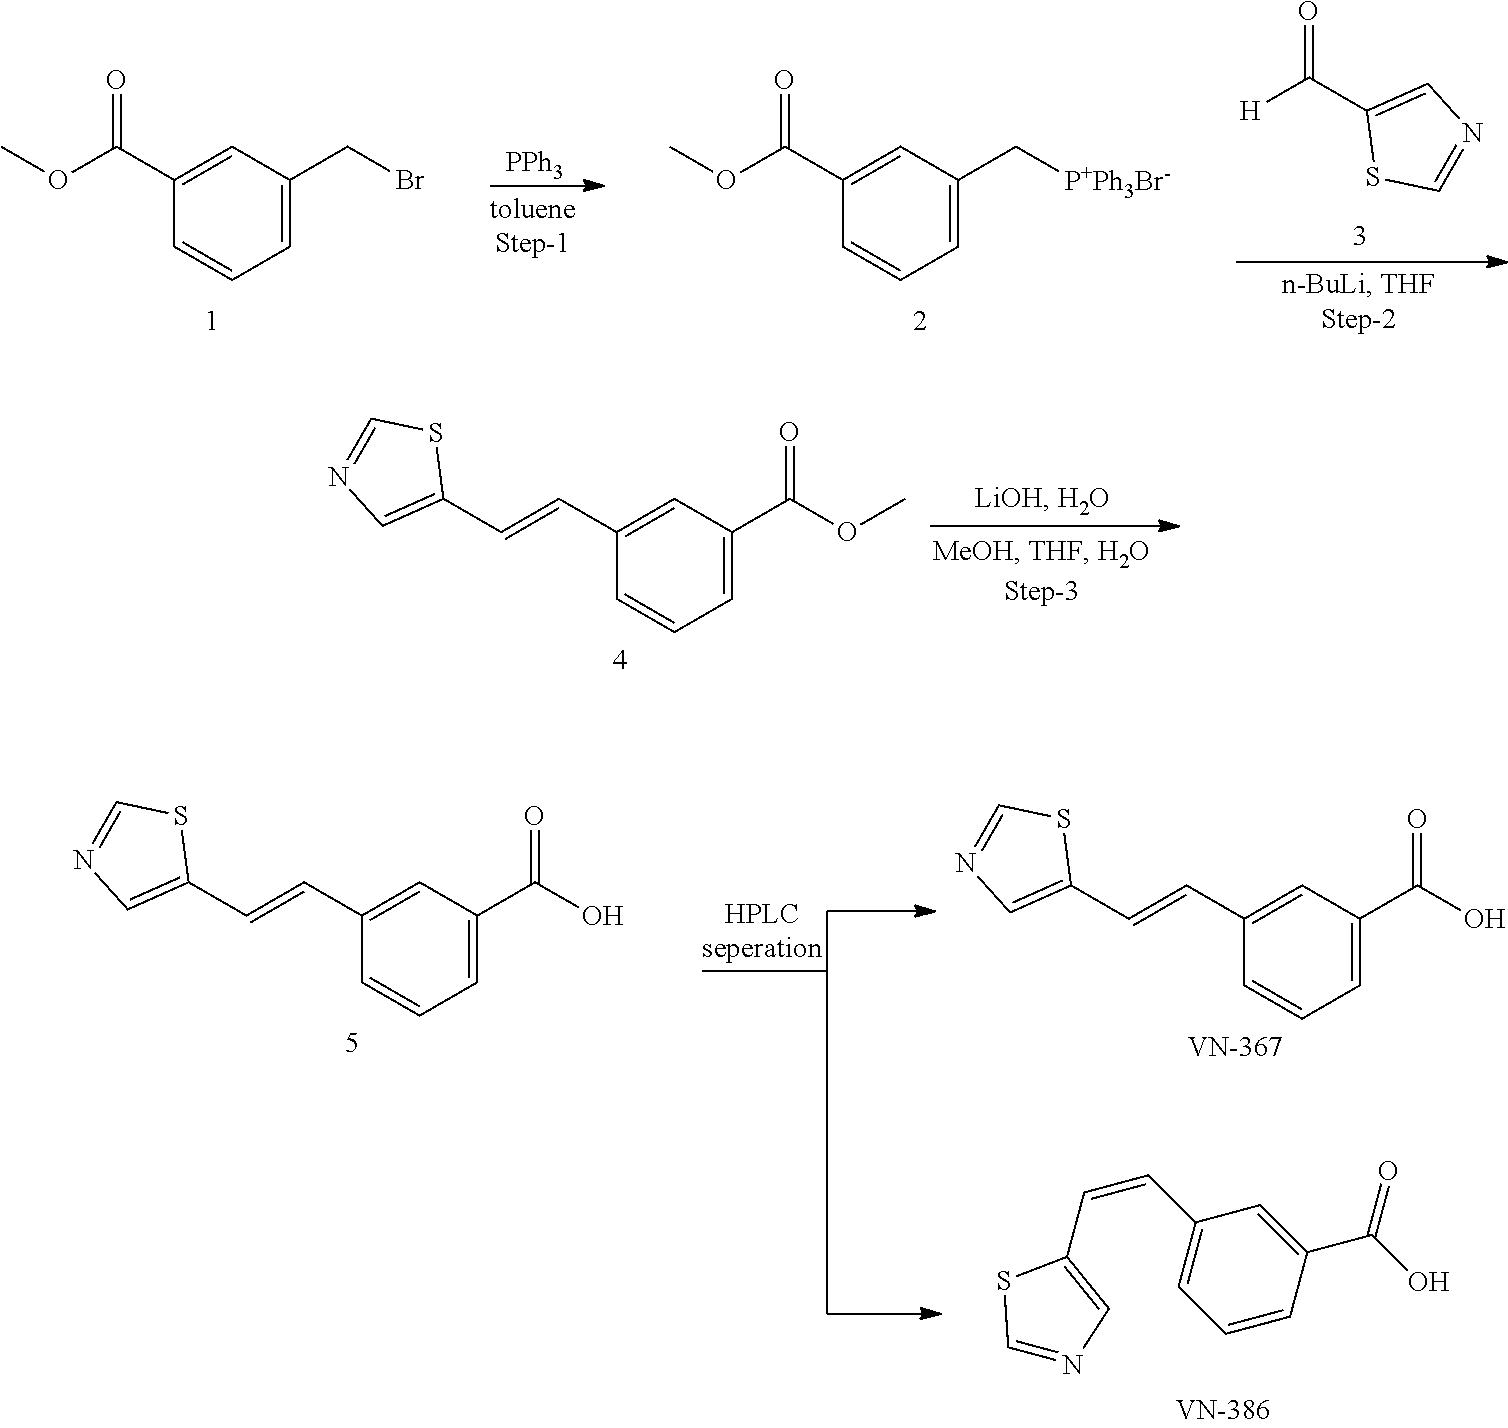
C(=CC1=CC(C(OC)=O)=CC=C1)C1=CN=CS1.C1(C(OC)=O)=CC(CBr)=CC=C1.[PPh3].C1(C(OC)=O)=CC(C[P+Ph3Br-])=CC=C1.[H]C(=O)C1=CN=CS1.C(=CC1=CC(C(O)=O)=CC=C1)C1=CN=CS1.C(=CC1=CC(C(O)=O)=CC=C1)C1=CN=CS1.C1=C(C(=O)O)C=CC=C1C=CC1=CN=CS1
